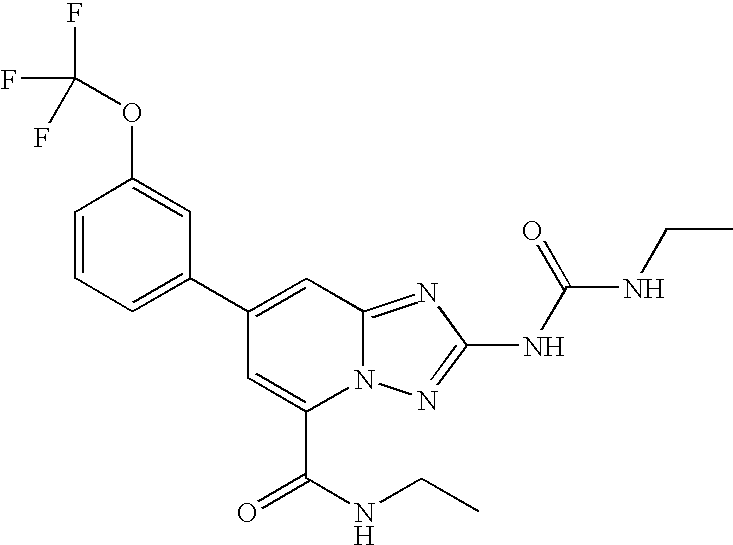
C1(C2=CC3=NC(NC(=O)NCC)=NN3C(C(NCC)=O)=C2)=CC=CC(OC(F)(F)F)=C1
